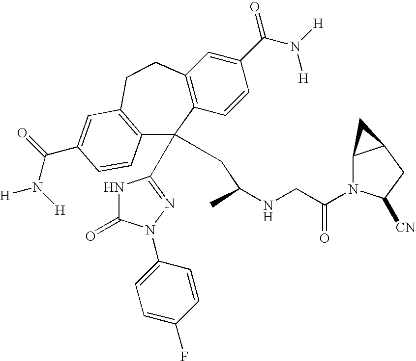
C12=C(C=CC(C(N([H])[H])=O)=C1)C(C1=NN(C3=CC=C(F)C=C3)C(=O)N1)(CC(NCC(N1C3C(CC1[CN])C3)=O)C)C1=C(CC2)C=C(C(N([H])[H])=O)C=C1
